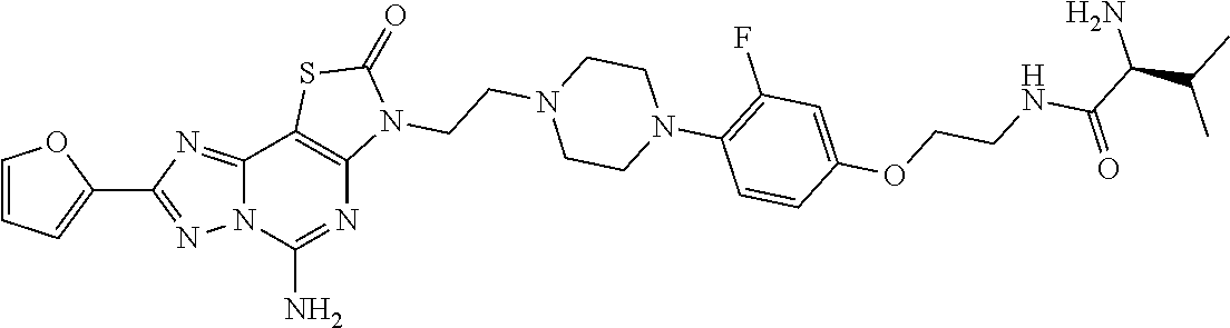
C1=CC=C(C2=NN3C(=N2)C2=C(N=C3N)N(CCN3CCN(C4=C(F)C=C(OCCNC(C(N)C(C)C)=O)C=C4)CC3)C(=O)S2)O1
